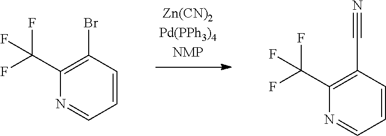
C1=CC(Br)=C(C(F)(F)F)N=C1.C1=CC(C#N)=C(C(F)(F)F)N=C1
